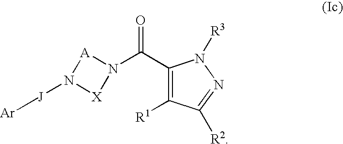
C1(C(N2[A]N([J][Ar])[X]2)=O)=C([R1])C([R2])=NN1[R3]
